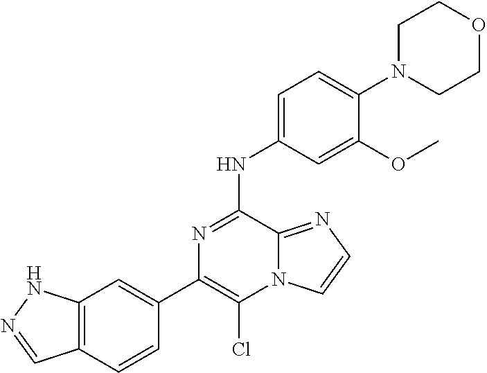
C1(C2=CC3=C(C=C2)C=NN3)=C(Cl)N2C(=NC=C2)C(NC2=CC=C(N3CCOCC3)C(OC)=C2)=N1
